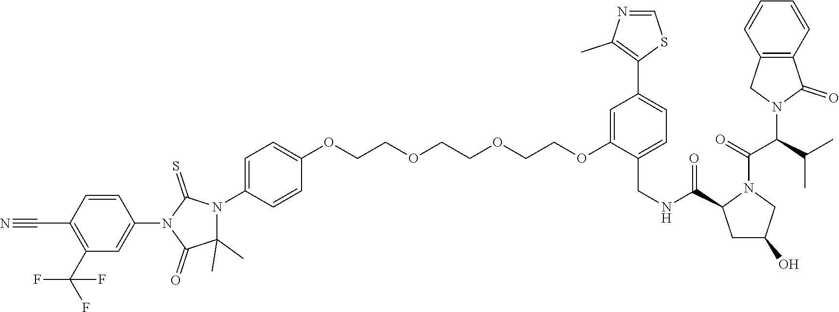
C1(C(F)(F)F)=C(C#N)C=CC(N2C(=O)C(C)(C)N(C3=CC=C(OCCOCCOCCOC4=CC(C5=C(C)N=CS5)=CC=C4CNC(C4CC(O)CN4C(C(N4C(=O)C5=C(C4)C=CC=C5)C(C)C)=O)=O)C=C3)C2=S)=C1
